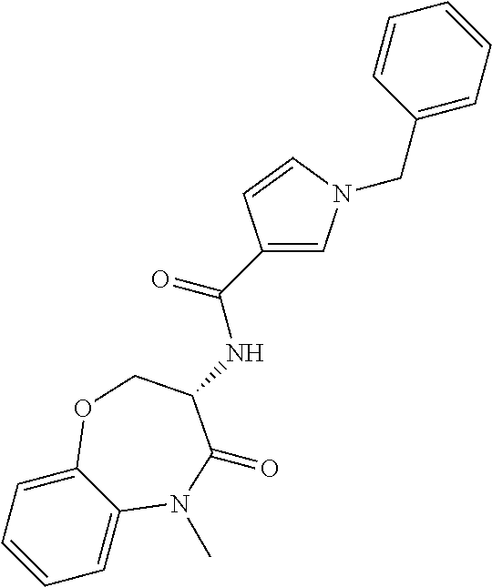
C1=C2C(=CC=C1)OCC(NC(C1=CN(CC3=CC=CC=C3)C=C1)=O)C(=O)N2C
